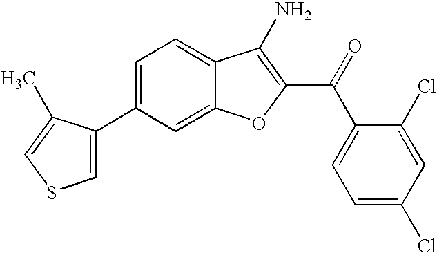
C1(C2=CSC=C2C)=CC=C2C(=C1)OC(C(C1=CC=C(Cl)C=C1Cl)=O)=C2N
